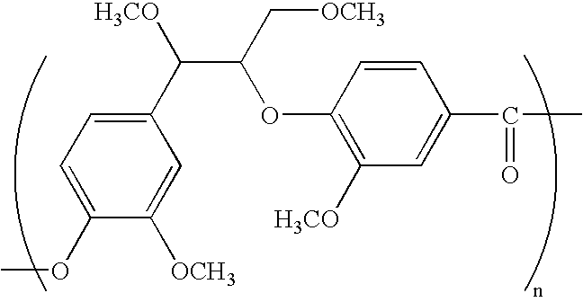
C1(OC)=CC=C(C([H3CO])C(OC2=C([H3CO])C=C(C(=O)C)C=C2)C[OCH3])C=C1[OCH3]
